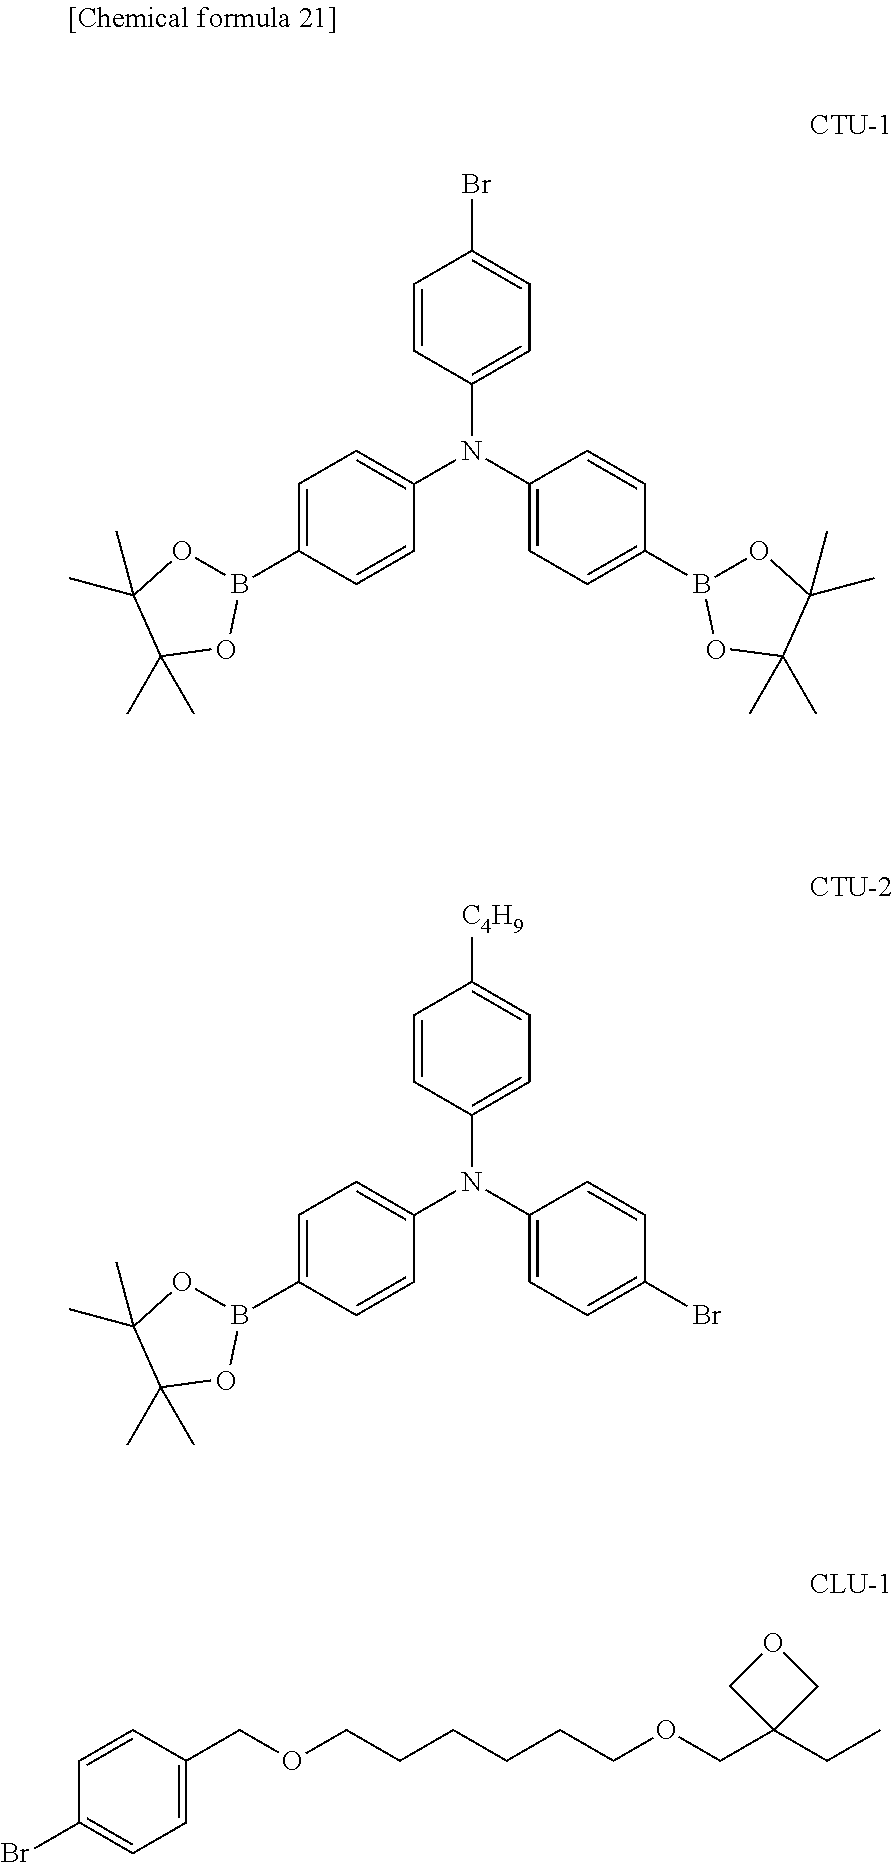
[C4H9]C1=CC=C(N(C2=CC=C(Br)C=C2)C2=CC=C(B3OC(C)(C)C(C)(C)O3)C=C2)C=C1.BrC1=CC=C(N(C2=CC=C(B3OC(C)(C)C(C)(C)O3)C=C2)C2=CC=C(B3OC(C)(C)C(C)(C)O3)C=C2)C=C1.BrC1=CC=C(COCCCCCCOCC2(CC)COC2)C=C1
